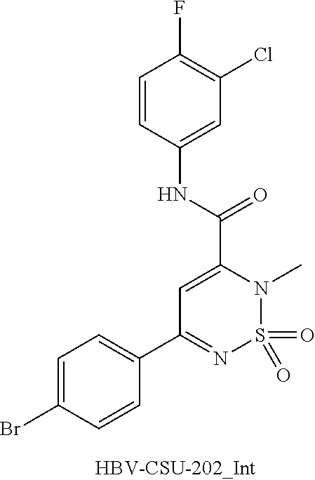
O=S1(=O)N(C)C(C(NC2=CC(Cl)=C(F)C=C2)=O)=CC(C2=CC=C(Br)C=C2)=N1
